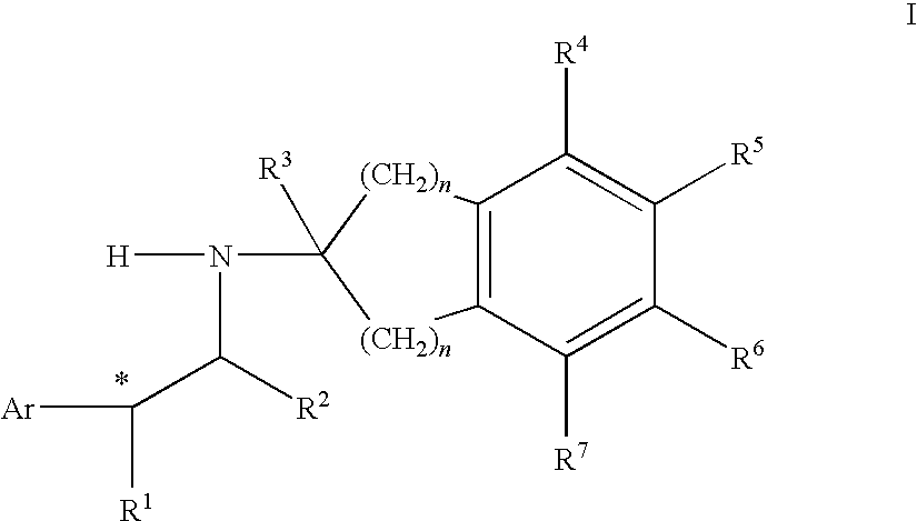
C12=C([(CH2)n]C([R3])(N([H])C([R2])C([R1])[Ar])[(CH2)n]1)C([R4])=C([R5])C([R6])=C2[R7]
